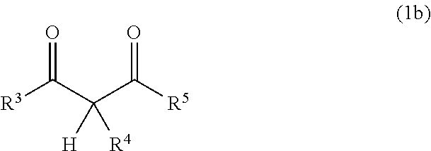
[R3]C(C(C([R5])=O)([H])[R4])=O
